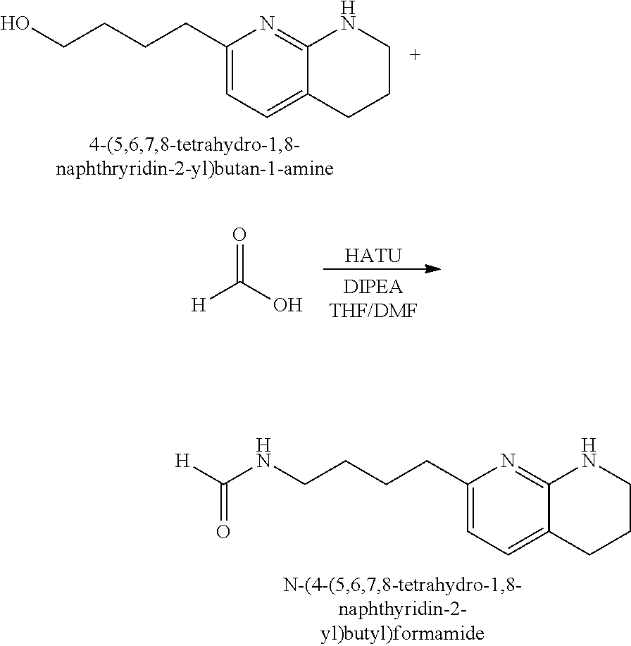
C1=C(CCCCO)N=C2C(=C1)CCCN2.O=C([H])O.[HATU].C1=C(CCCCNC([H])=O)N=C2C(=C1)CCCN2
